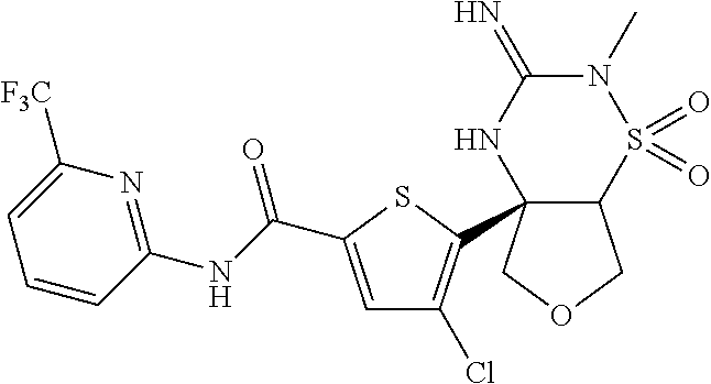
C12C(C3=C(Cl)C=C(C(NC4=NC([F3C])=CC=C4)=O)S3)(COC1)NC(=N)N(C)S2(=O)=O
